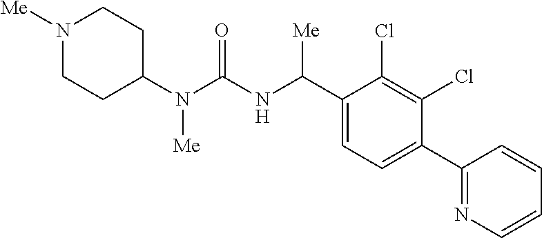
C1(N(C(NC(C2=CC=C(C3=NC=CC=C3)C(Cl)=C2Cl)[Me])=O)[Me])CCN([Me])CC1
